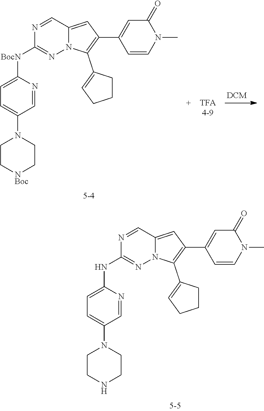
C1=NC(NC2=NN3C(=CC(C4=CC(=O)N(C)C=C4)=C3C3=CCCC3)C=N2)=CC=C1N1CCNCC1.C1=NC([BocN]C2=NN3C(=CC(C4=CC(=O)N(C)C=C4)=C3C3=CCCC3)C=N2)=CC=C1N1CC[NBoc]CC1
